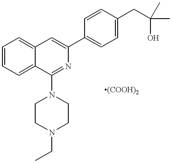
C1=CC=C2C(=C1)C=C(C1=CC=C(CC(O)(C)C)C=C1)N=C2N1CCN(CC)CC1
